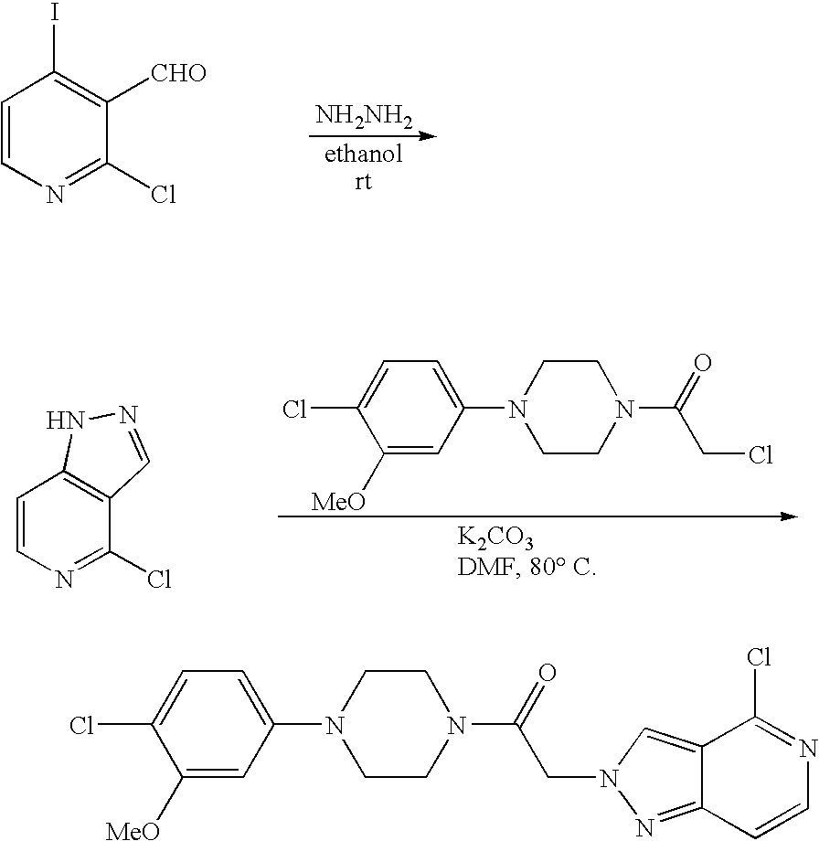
C1=CN=C(Cl)C([CHO])=C1I.[NH2NH2].[ethanolrt].C1=CN=C(Cl)C2=C1NN=C2.ClC1=CC=C(N2CCN(C(=O)CCl)CC2)C=C1[MeO].ClC1=CC=C(N2CCN(C(=O)CN3N=C4C(=C3)C(Cl)=NC=C4)CC2)C=C1[MeO]
